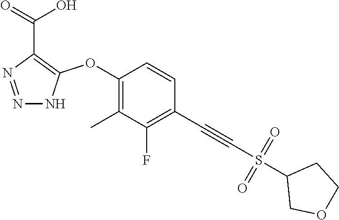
C1(OC2=C(C(=O)O)N=NN2)=C(C)C(F)=C(C#CS(C2CCOC2)(=O)=O)C=C1
